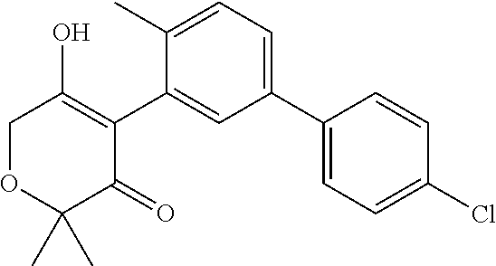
C1OC(C)(C)C(=O)C(C2=CC(C3=CC=C(Cl)C=C3)=CC=C2C)=C1O
